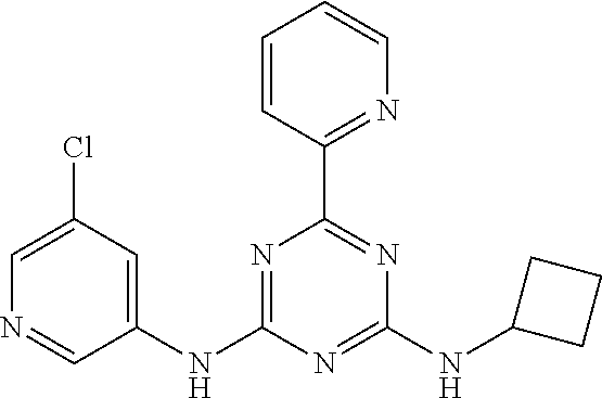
C1=CC(C2=NC(NC3CCC3)=NC(NC3=CC(Cl)=CN=C3)=N2)=NC=C1
